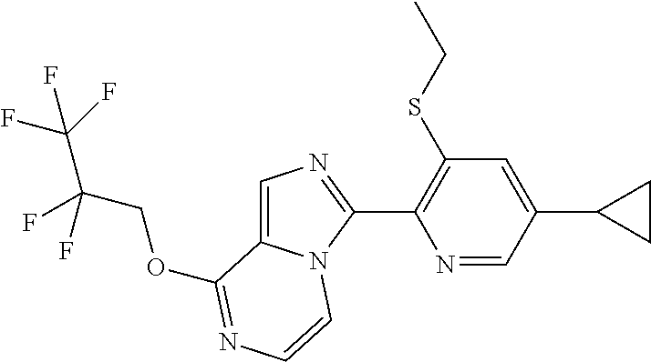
O(C1=NC=CN2C1=CN=C2C1=C(SCC)C=C(C2CC2)C=N1)CC(F)(C(F)(F)F)F
